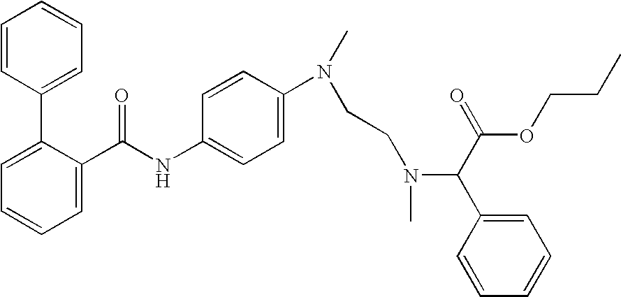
C1=C(C(NC2=CC=C(N(C)CCN(C(C(=O)OCCC)C3=CC=CC=C3)C)C=C2)=O)C(C2=CC=CC=C2)=CC=C1
